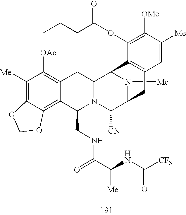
C1([Me])=C2C(=C3C(=C1[OAc])CC1N(C3CNC(=O)C(NC([CF3])=O)[Me])C([CN])C3N([Me])C1C1=C(C3)C=C([Me])C([OMe])=C1OC(=O)CCC)OCO2
